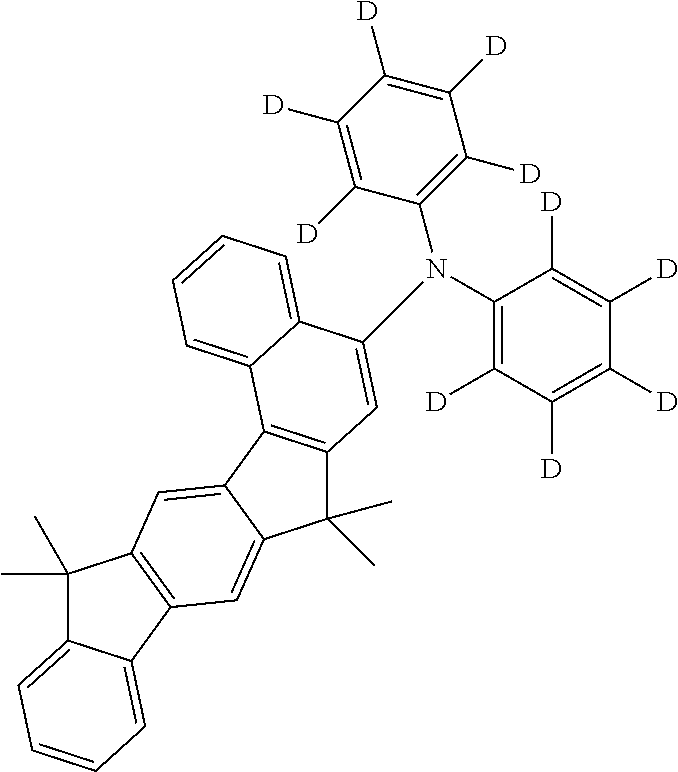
C1(C)(C)C2=C(C3=CC4=C(C=C13)C1=CC=CC=C1C4(C)C)C1=CC=CC=C1C(N(C1=C([D])C([D])=C([D])C([D])=C1[D])C1=C([D])C([D])=C([D])C([D])=C1[D])=C2
